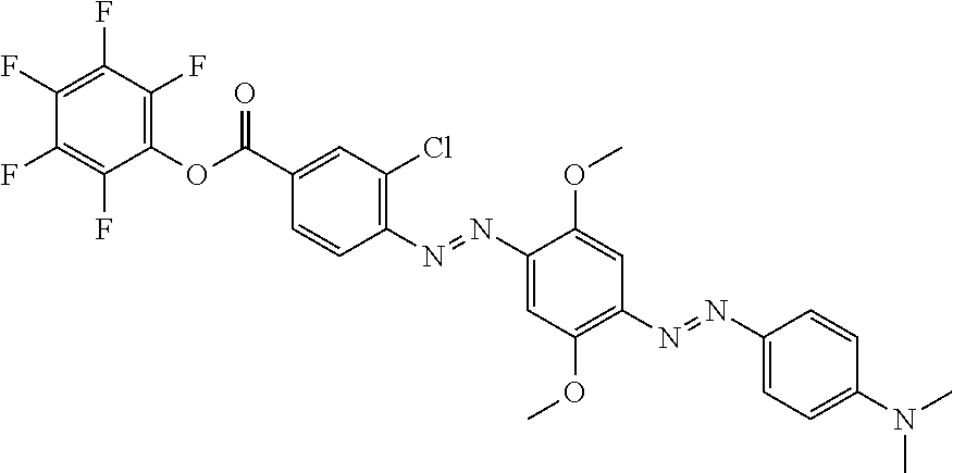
C1(N=NC2=CC(OC)=C(N=NC3=CC=C(N(C)C)C=C3)C=C2OC)=C(Cl)C=C(C(OC2=C(F)C(F)=C(F)C(F)=C2F)=O)C=C1
